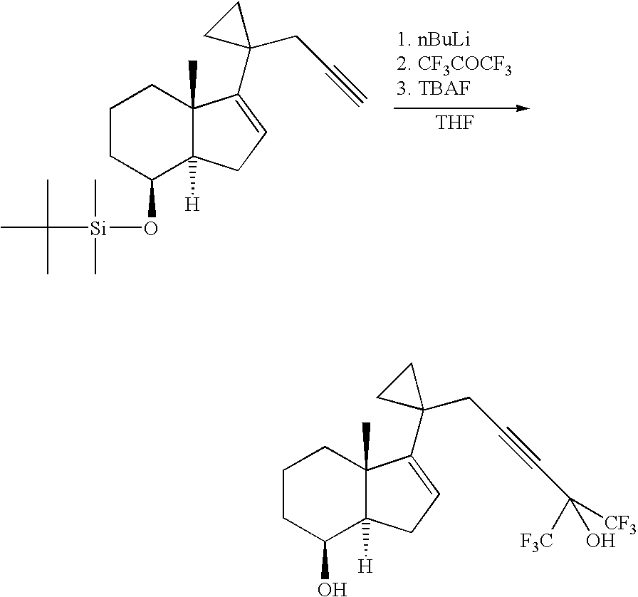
C1CC(O)C2([H])C(C)(C1)C(C1(CC#CC([CF3])([F3C])O)CC1)=CC2.C1CC(O[Si](C(C)(C)C)(C)C)C2([H])C(C)(C1)C(C1(CC#C)CC1)=CC2.[THF]
